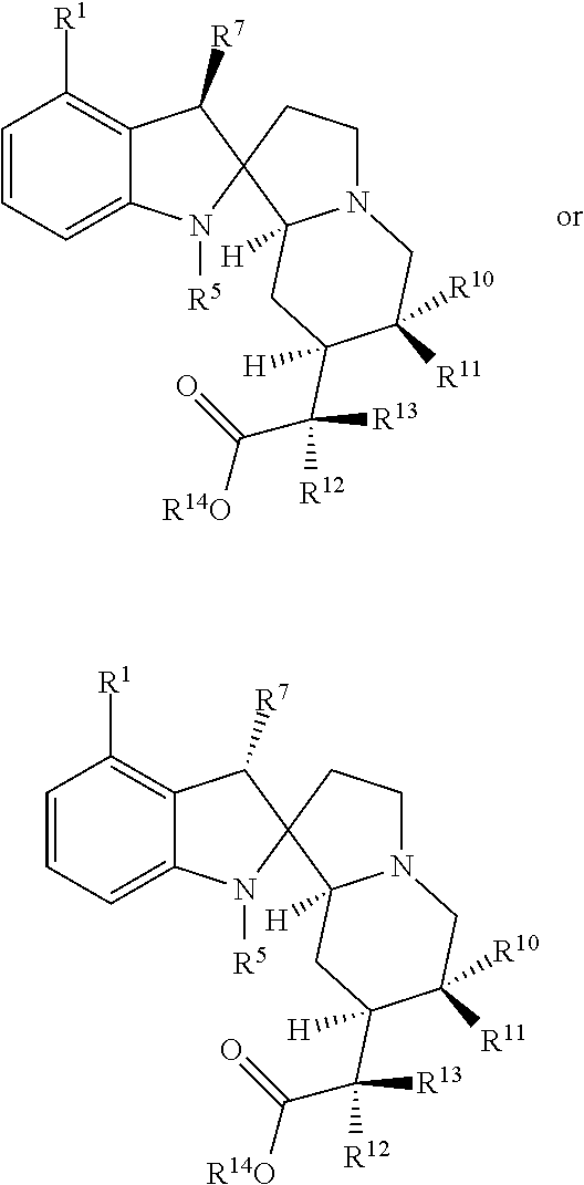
C1=CC=C2C(=C1[R1])C([R7])C1(N2[R5])C2([H])N(CC1)CC([R10])([R11])C(C([R13])([R12])C(=O)[R14O])([H])C2.C1=CC=C2C(=C1[R1])C([R7])C1(N2[R5])C2([H])N(CC1)CC([R10])([R11])C(C([R13])([R12])C(=O)[R14O])([H])C2
